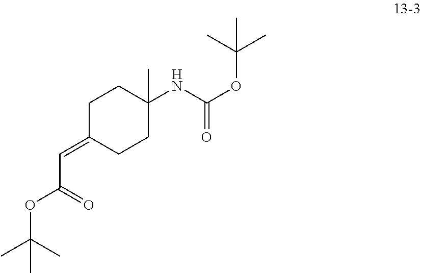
C1C(=CC(=O)OC(C)(C)C)CCC(NC(OC(C)(C)C)=O)(C)C1
